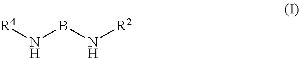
N(BN[R2])[R4]
